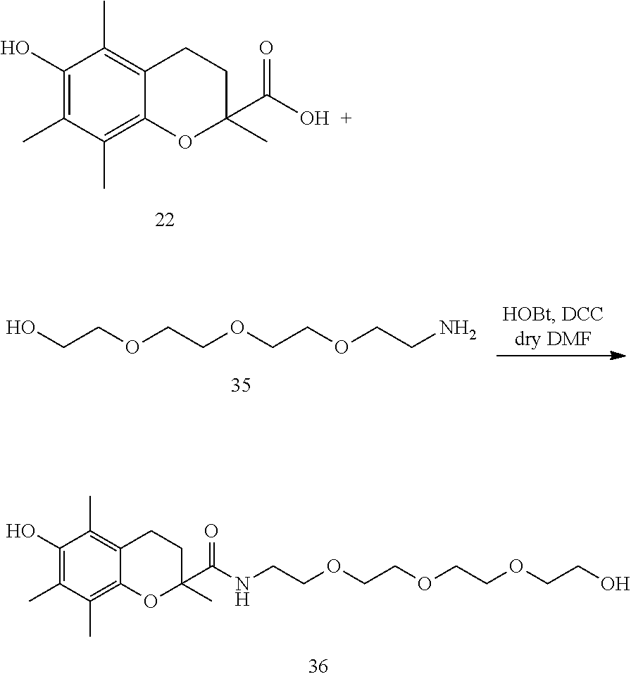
C1(O)=C(C)C(C)=C2C(=C1C)CCC(C)(C(O)=O)O2.C1(O)=C(C)C(C)=C2C(=C1C)CCC(C)(C(NCCOCCOCCOCCO)=O)O2.OCCOCCOCCOCCN
